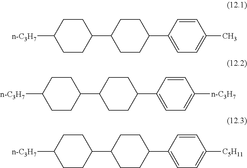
C1CC(C2CCC([n-C3H7])CC2)CCC1C1=CC=C(C)C=C1.C1CC(C2CCC([n-C3H7])CC2)CCC1C1=CC=C([n-C3H7])C=C1.C1CC(C2CCC([n-C3H7])CC2)CCC1C1=CC=C([C5H11])C=C1
